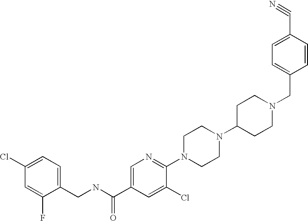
C(N1CCC(N2CCN(C3=NC=C(C(NCC4=CC=C(Cl)C=C4F)=O)C=C3Cl)CC2)CC1)C1=CC=C(C#N)C=C1
